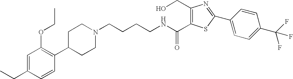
C1(C2=C(OCC)C=C(CC)C=C2)CCN(CCCCNC(=O)C2=C(CO)N=C(C3=CC=C(C(F)(F)F)C=C3)S2)CC1
